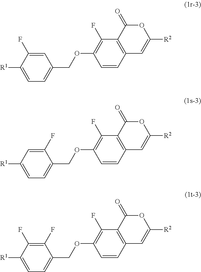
C1=CC2=C(C(F)=C1OCC1=CC=C([R1])C(F)=C1)C(=O)OC([R2])=C2.C1=CC2=C(C(F)=C1OCC1=CC=C([R1])C(F)=C1F)C(=O)OC([R2])=C2.C1=CC2=C(C(F)=C1OCC1=CC=C([R1])C=C1F)C(=O)OC([R2])=C2
